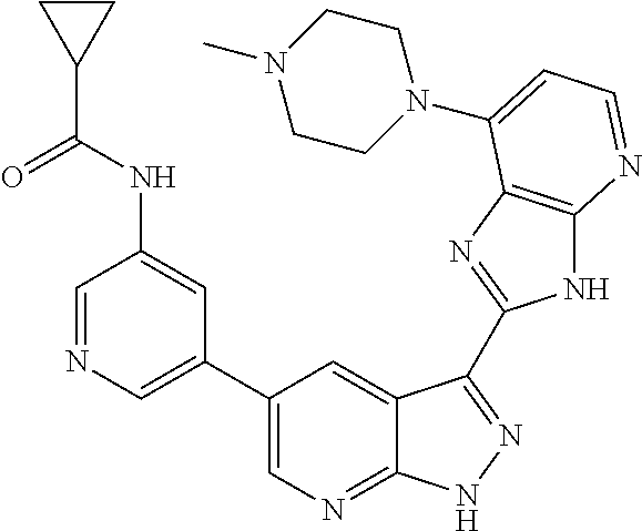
C1=NC=C(C2=CN=C3C(=C2)C(C2=NC4=C(N2)N=CC=C4N2CCN(C)CC2)=NN3)C=C1NC(C1CC1)=O
